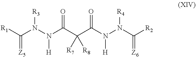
[R1]C(N(N(C(C(C(N(N(C([R2])=[Z6])[R4])[H])=O)([R7])[R8])=O)[H])[R3])=[Z5]
